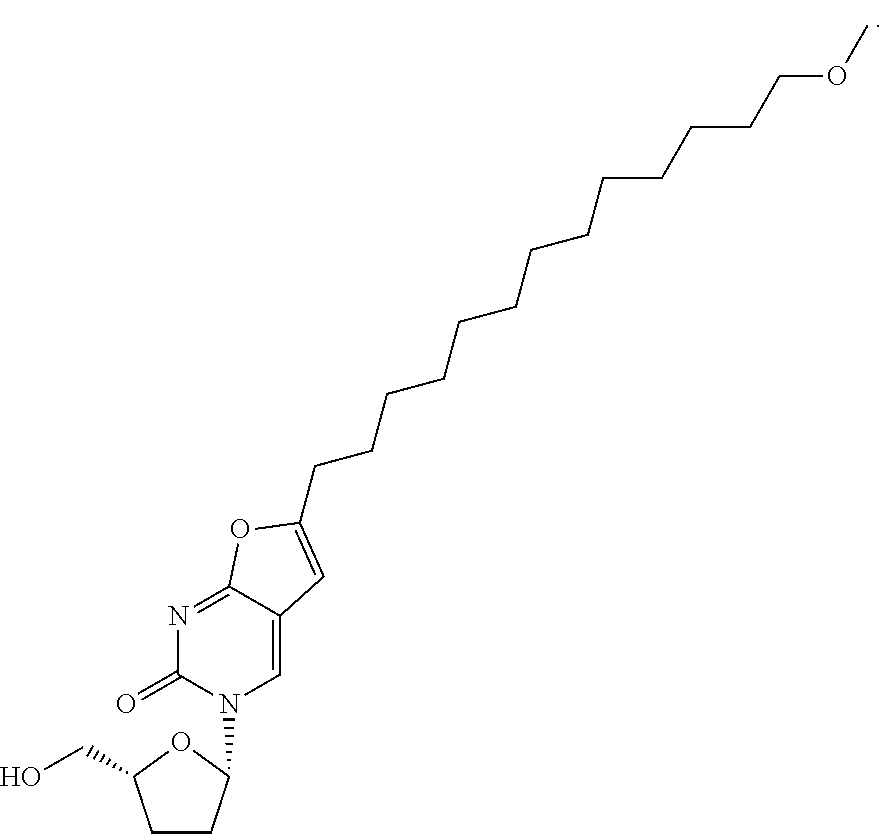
C1CC(N2C=C3C(=NC2=O)OC(CCCCCCCCCCCCCOC)=C3)OC1CO
